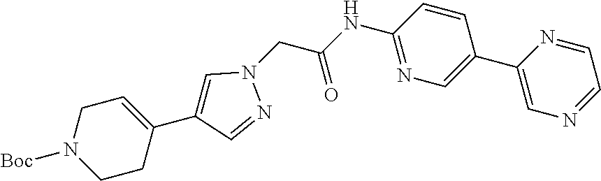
C1=C(C2=CN(CC(NC3=NC=C(C4=CN=CC=N4)C=C3)=O)N=C2)CCN([Boc])C1
